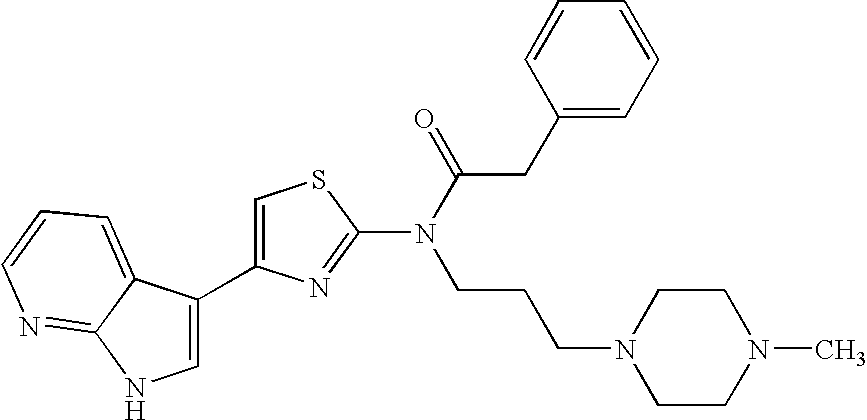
C1=C(C2=CNC3=NC=CC=C23)N=C(N(C(=O)CC2=CC=CC=C2)CCCN2CCN(C)CC2)S1
